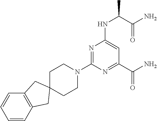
C1(N2CCC3(CC2)CC2=C(C=CC=C2)C3)=NC(NC(C)C(N)=O)=CC(C(=O)N)=N1
